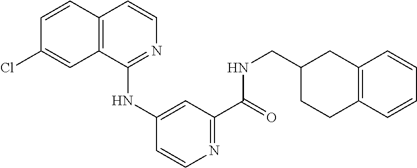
C1(Cl)=CC2=C(C=C1)C=CN=C2NC1=CC(C(=O)NCC2CCC3=C(C2)C=CC=C3)=NC=C1
